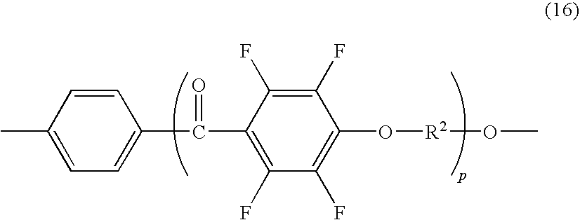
C1(F)=C(F)C(C(=O)C2=CC=C(C)C=C2)=C(F)C(F)=C1O[R2]OC
